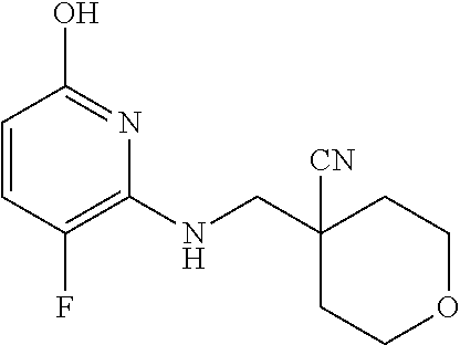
C1=CC(F)=C(NCC2([CN])CCOCC2)N=C1O
